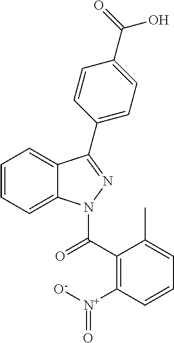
C1=CC=C2C(=C1)C(C1=CC=C(C(=O)O)C=C1)=NN2C(C1=C([N+]([O-])=O)C=CC=C1C)=O
